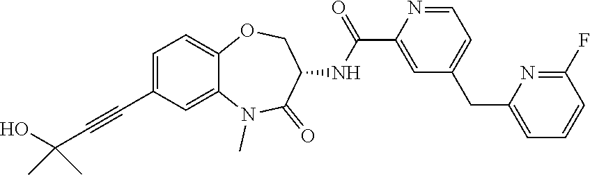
C1=C(C#CC(O)(C)C)C=C2C(=C1)OCC(NC(C1=CC(CC3=CC=CC(F)=N3)=CC=N1)=O)C(=O)N2C
